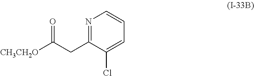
N1=C(CC([CH3CH2O])=O)C(Cl)=CC=C1
